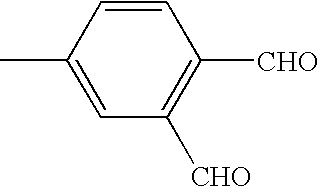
C1=CC(C)=CC([CHO])=C1[CHO]
